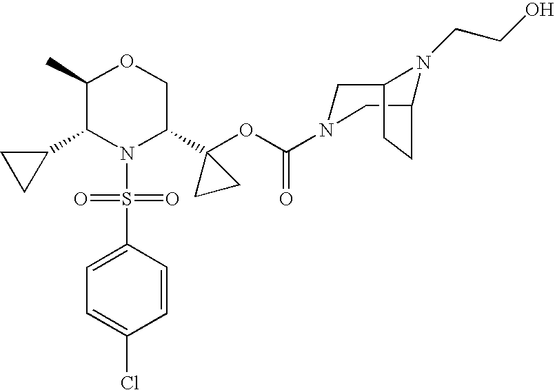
C1(C2N(S(=O)(=O)C3=CC=C(Cl)C=C3)C(C3(OC(=O)N4CC5N(CCO)C(C4)CC5)CC3)COC2C)CC1
